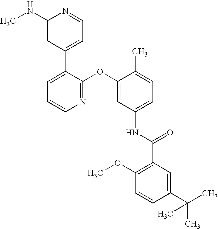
C1(NC)=CC(C2=CC=CN=C2OC2=CC(NC(C3=C(OC)C=CC(C(C)(C)C)=C3)=O)=CC=C2C)=CC=N1
